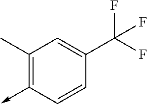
C1(C)=C(->C)C=CC(C(F)(F)F)=C1
